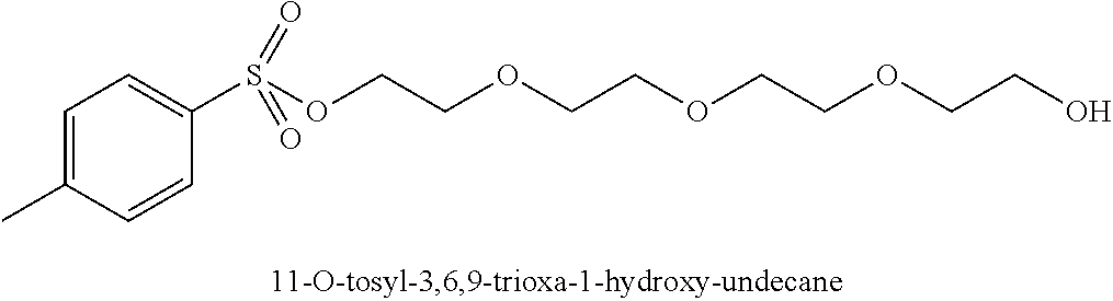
C1=C(C)C=CC(S(OCCOCCOCCOCCO)(=O)=O)=C1
